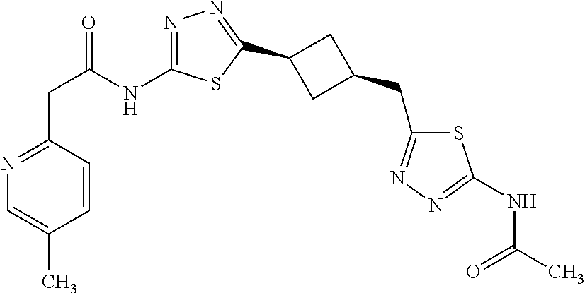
N1=C(CC(=O)NC2=NN=C(C3CC(CC4=NN=C(NC(=O)C)S4)C3)S2)C=CC(C)=C1
